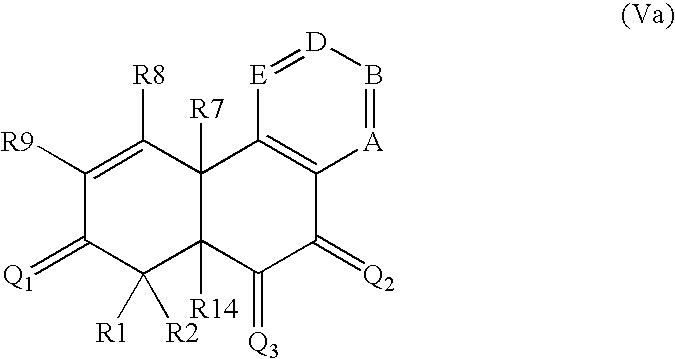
C1([R9])=C([R8])C2([R7])C([R14])(C([R1])([R2])C1=[Q1])C(=[Q3])C(=[Q2])C1=C2[E]=[D]B=[A]1
